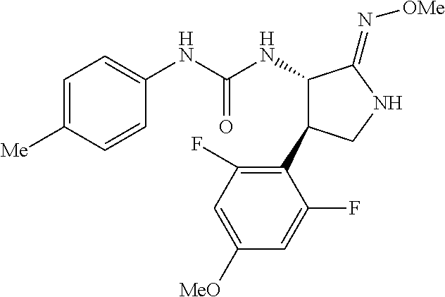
C1=C([Me])C=CC(NC(NC2C(C3=C(F)C=C([MeO])C=C3F)CNC2=N[OMe])=O)=C1
